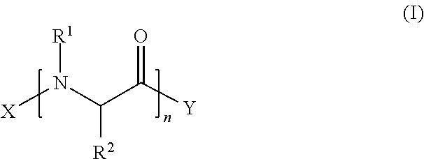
[R1]N(C(C([Y])=O)[R2])[X]
